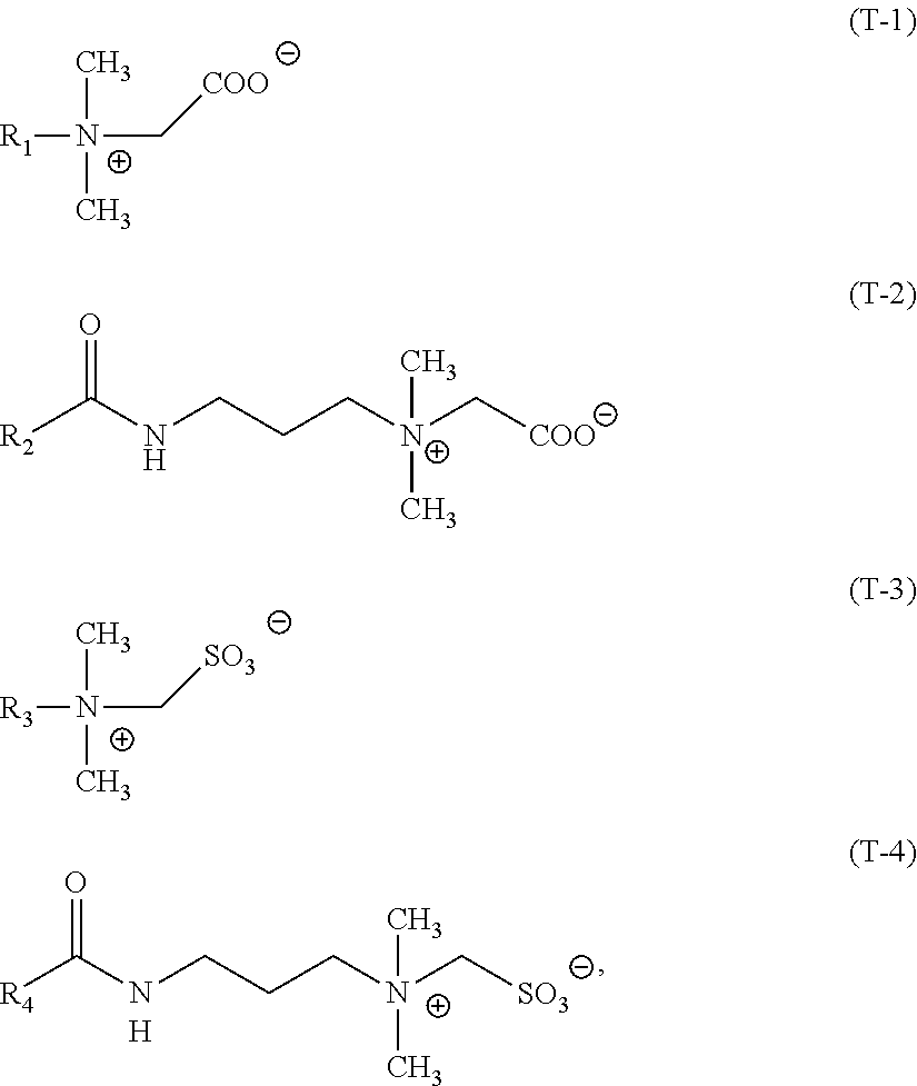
[R3][N+](C[SO3])(C)C.[R4]C(=O)NCCC[N+](C[SO3])(C)C.[R1][N+](C[COO])(C)C.[R2]C(NCCC[N+](C[COO])(C)C)=O
